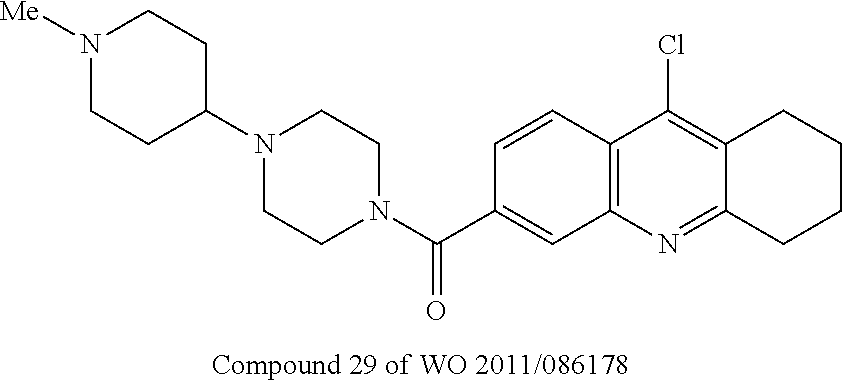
C1(N2CCN(C(=O)C3=CC4=C(C(Cl)=C5C(=N4)CCCC5)C=C3)CC2)CCN([Me])CC1
